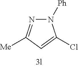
N1([Ph])N=C([Me])C=C1Cl
